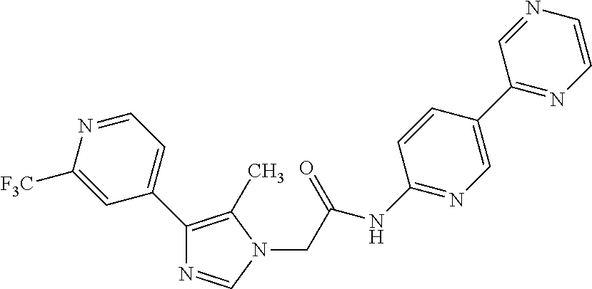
C1=NC([F3C])=CC(C2=C(C)N(CC(NC3=NC=C(C4=NC=CN=C4)C=C3)=O)C=N2)=C1
